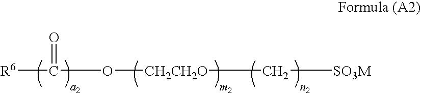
[R6]C(=O)O[CH2CH2O]C[SO3M]
